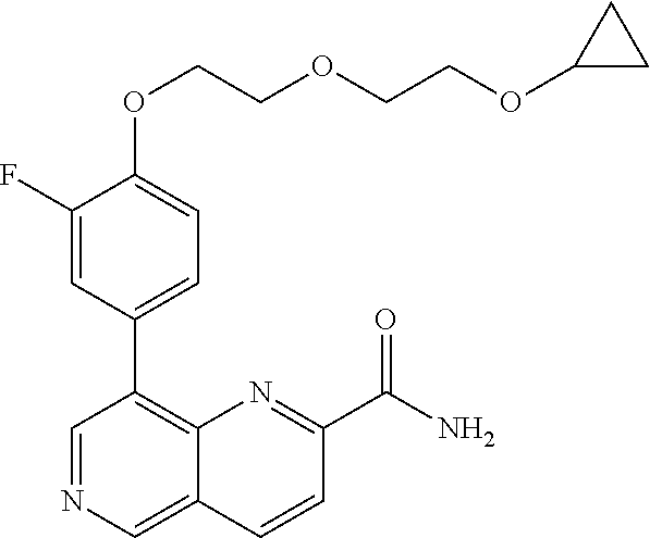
C1(OCCOCCOC2CC2)=CC=C(C2=C3C(=CN=C2)C=CC(C(N)=O)=N3)C=C1F
